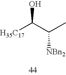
[H35C17]C(C(C)[NBn2])O
